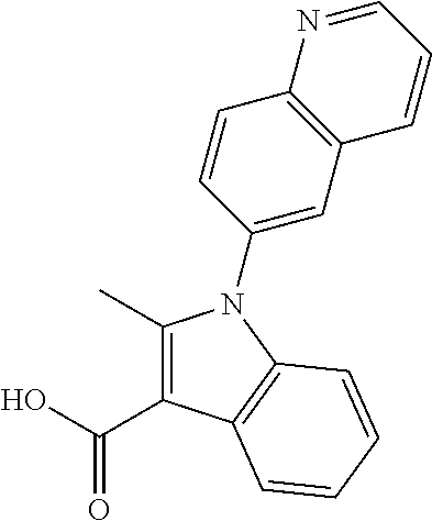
C1(C)=C(C(O)=O)C2=C(N1C1=CC3=C(C=C1)N=CC=C3)C=CC=C2
